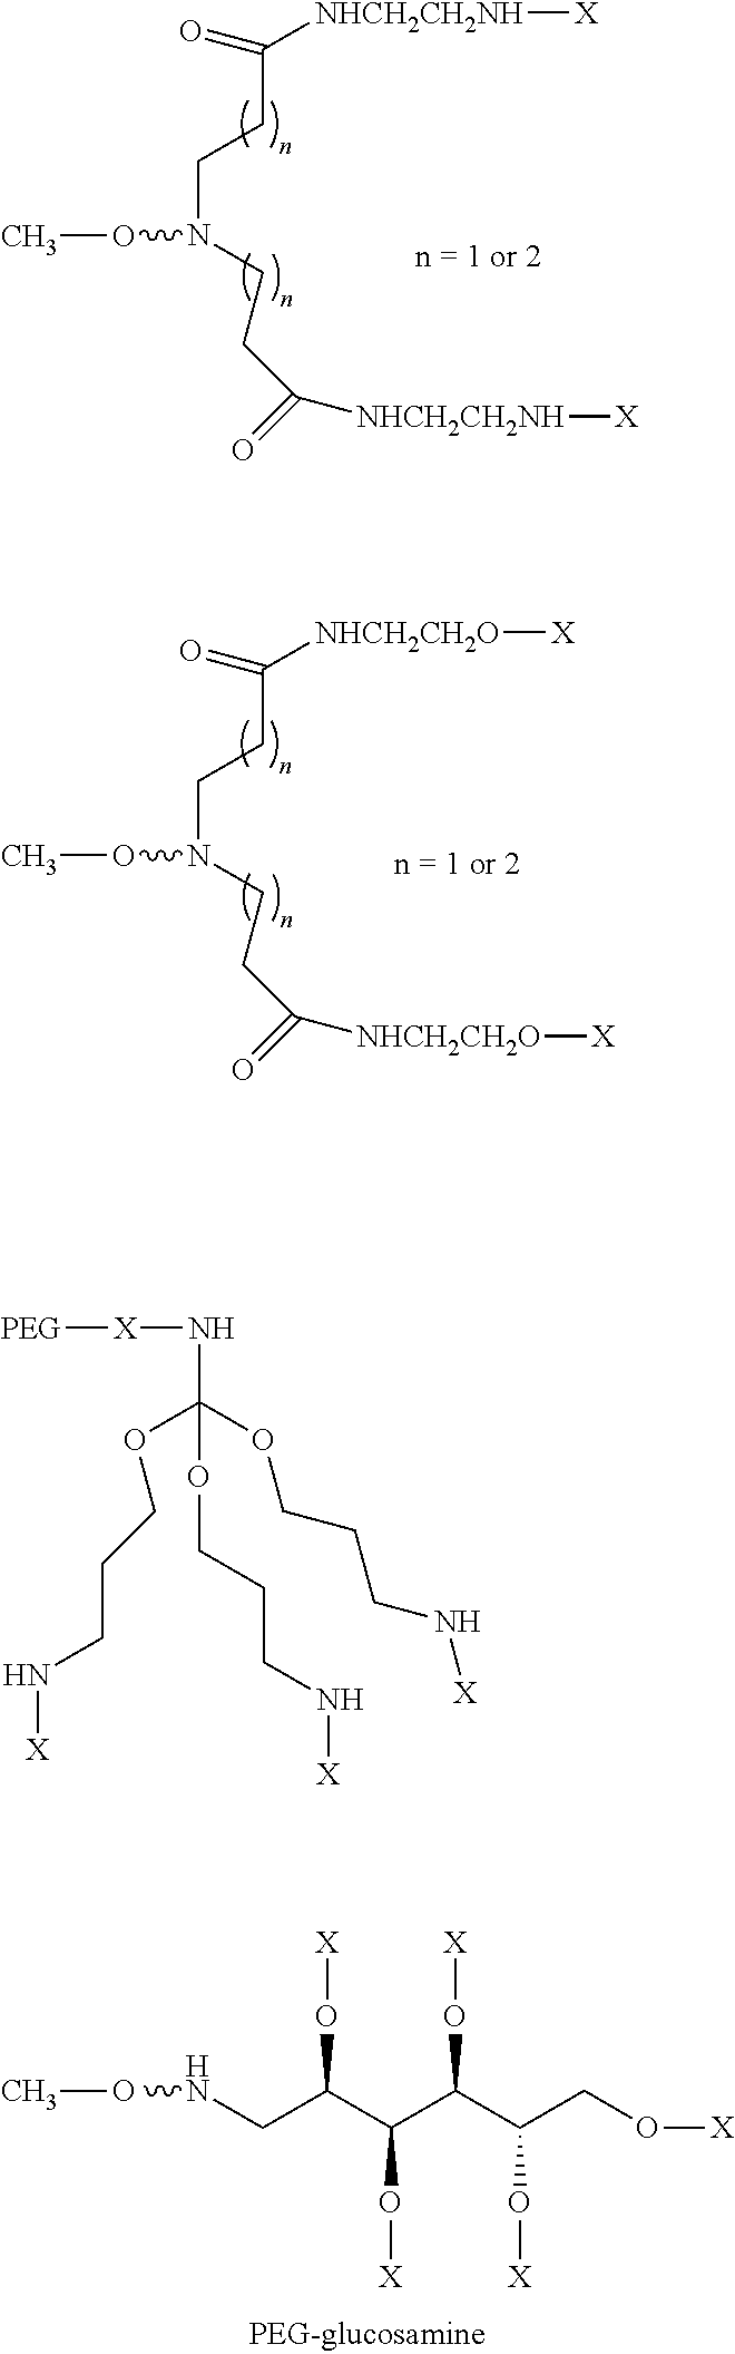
C(CCN(CCC(=O)[NHCH2CH2NH][X])OC)([NHCH2CH2NH][X])=O.C(CCN(CCC(=O)[NHCH2CH2O][X])OC)([NHCH2CH2O][X])=O.N(CC(C(C(C(CO[X])O[X])O[X])O[X])O[X])OC.[X](NC(OCCCN[X])(OCCCN[X])OCCCN[X])[PEG]
